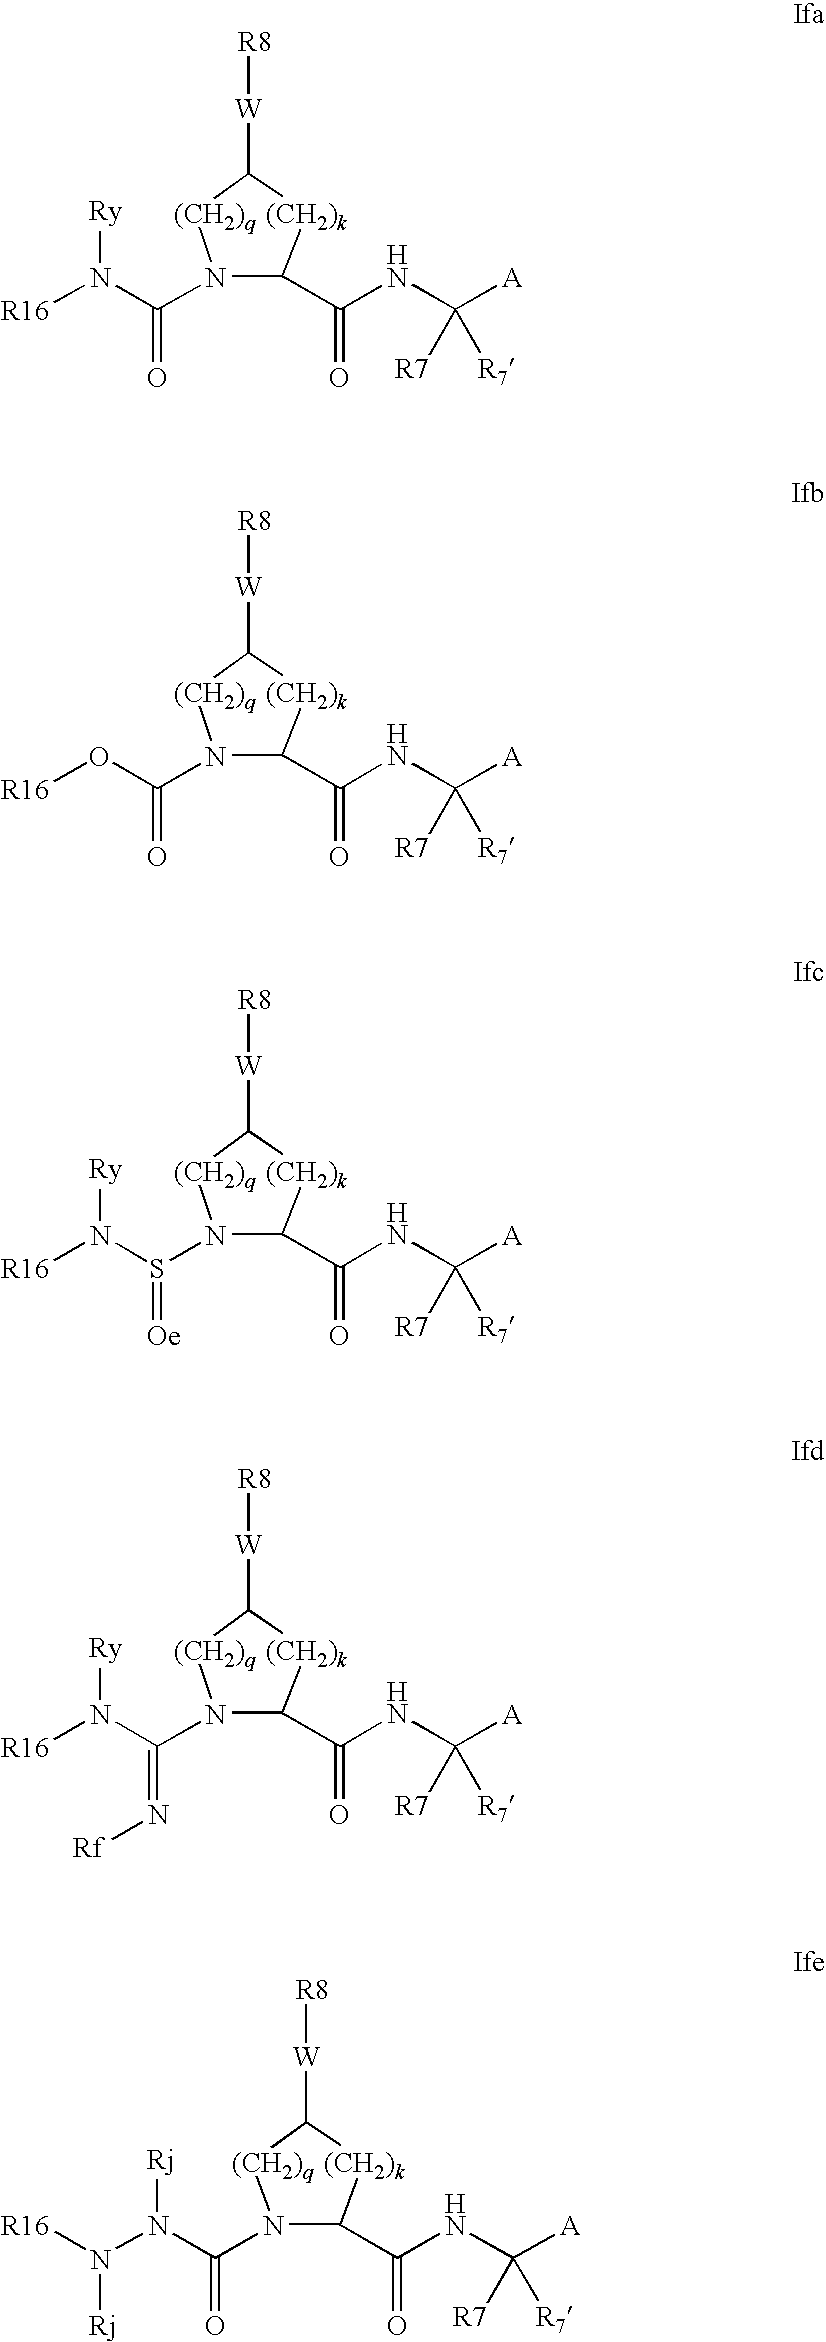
[R16]N(N(C(N1C(C(NC([A])([R7])[R7])=O)[(CH2)k]C([W][R8])[(CH2)q]1)=O)[Rj])[Rj].[R16]N(C(N1C(C(NC([A])([R7])[R7])=O)[(CH2)k]C([W][R8])[(CH2)q]1)=O)[Ry].[R16]OC(N1C(C(NC([A])([R7])[R7])=O)[(CH2)k]C([W][R8])[(CH2)q]1)=O.[R16]N(S(N1C(C(NC([A])([R7])[R7])=O)[(CH2)k]C([W][R8])[(CH2)q]1)=[Oe])[Ry].[R16]N(C(N1C(C(NC([A])([R7])[R7])=O)[(CH2)k]C([W][R8])[(CH2)q]1)=N[Rf])[Ry]
